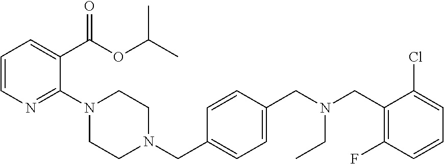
C1=CN=C(N2CCN(CC3=CC=C(CN(CC4=C(F)C=CC=C4Cl)CC)C=C3)CC2)C(C(OC(C)C)=O)=C1
